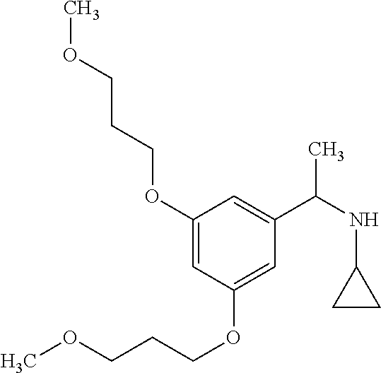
C1(OCCCOC)=CC(OCCCOC)=CC(C(NC2CC2)C)=C1
